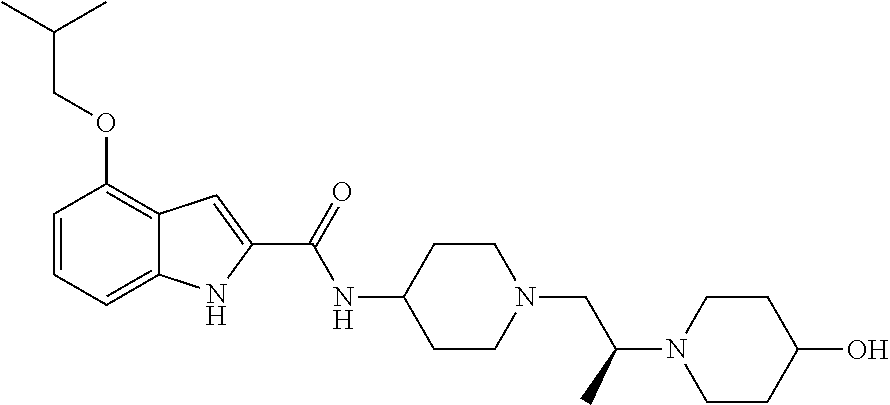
C1=CC=C2C(=C1OCC(C)C)C=C(C(=O)NC1CCN(CC(N3CCC(O)CC3)C)CC1)N2
